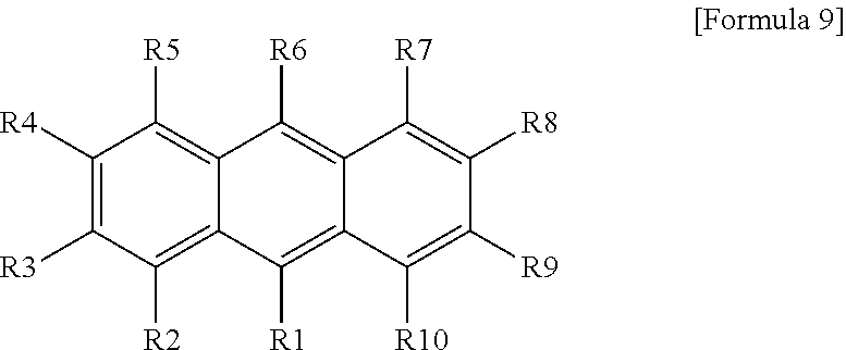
C1([R4])=C([R3])C([R2])=C2C(=C1[R5])C([R6])=C1C(=C2[R1])C([R10])=C([R9])C([R8])=C1[R7]
